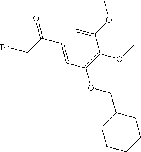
C1=C(C(CBr)=O)C=C(OC)C(OC)=C1OCC1CCCCC1
